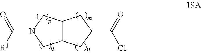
N1(C([R1])=O)CC2C(C1)CC(C(=O)Cl)C2
